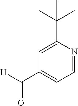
C1=C(C(C)(C)C)N=CC=C1C([H])=O
